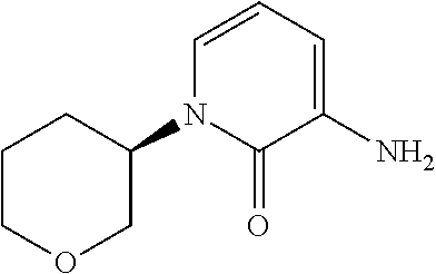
C1COCC(N2C(=O)C(N)=CC=C2)C1
